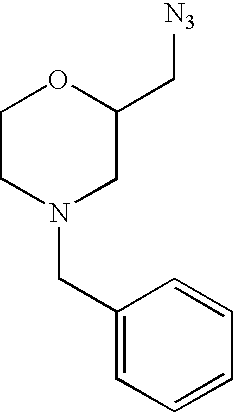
C1CN(CC2=CC=CC=C2)CC(C[N3])O1
